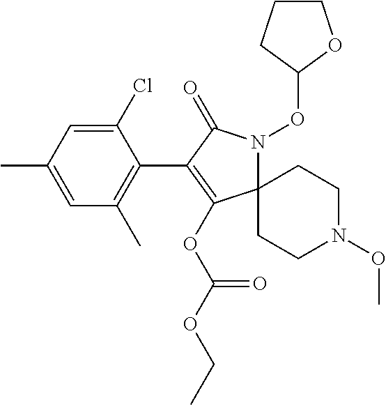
C12(N(OC3CCCO3)C(=O)C(C3=C(C)C=C(C)C=C3Cl)=C1OC(OCC)=O)CCN(OC)CC2
